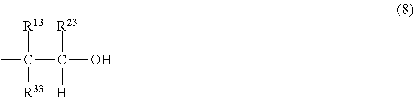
CC([R13])([R33])C(O)([R23])[H]
